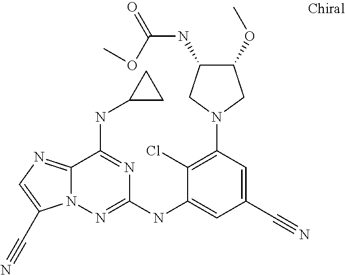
C12=NC=C(C#N)N1N=C(NC1=CC(C#N)=CC(N3CC(NC(=O)OC)C(OC)C3)=C1Cl)N=C2NC1CC1
